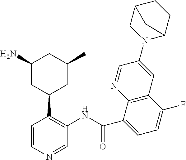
C1=CN=CC(NC(C2=CC=C(F)C3=C2N=CC(N2C4CCC(C2)C4)=C3)=O)=C1C1CC(C)CC(N)C1
